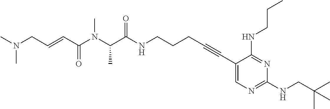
C(C(NCCCC#CC1=CN=C(NCC(C)(C)C)N=C1NCCC)=O)(N(C(C=CCN(C)C)=O)C)C
